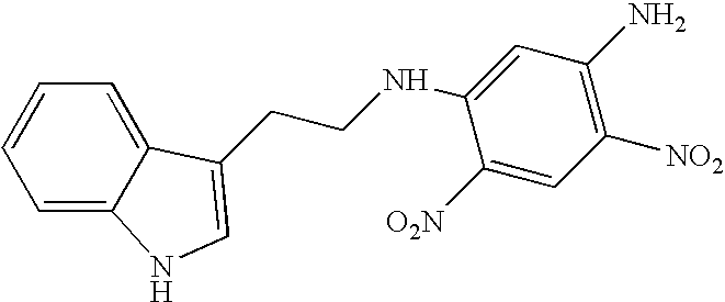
C1=C2C(=CC=C1)C(CCNC1=CC(N)=C([NO2])C=C1[O2N])=CN2
